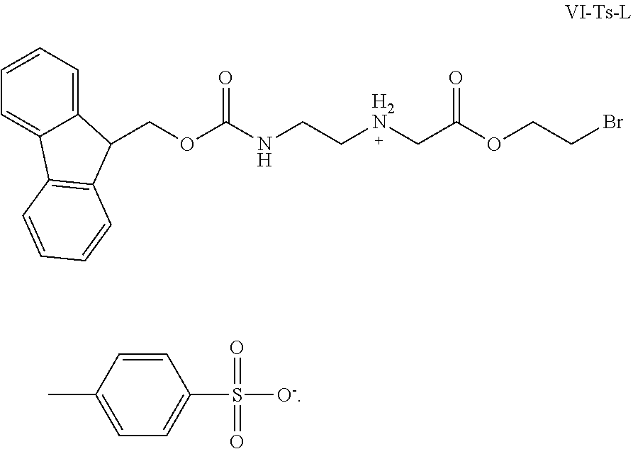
CC1=CC=C(S(=O)(=O)[O-])C=C1.C(OC(NCC[H2N]CC(OCCBr)=O)=O)C1C2=CC=CC=C2C2=C1C=CC=C2
